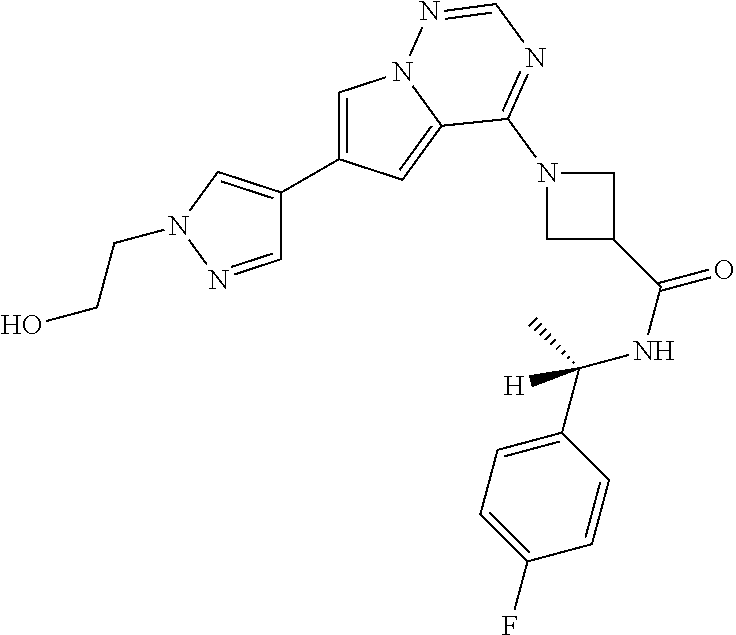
C1=NN(CCO)C=C1C1=CN2C(=C1)C(N1CC(C(NC(C3=CC=C(F)C=C3)(C)[H])=O)C1)=NC=N2
